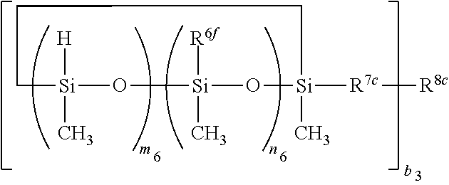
C1[Si]([H])(C)O[Si]([R6f])(C)O[Si](C)([R7c][R8c])CC1
